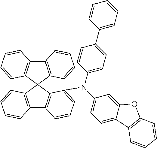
C12=C(C3(C4=C1C=CC=C4)C1=C(C4=C3C(N(C3=CC=C5C(=C3)OC3=C5C=CC=C3)C3=CC=C(C5=CC=CC=C5)C=C3)=CC=C4)C=CC=C1)C=CC=C2
